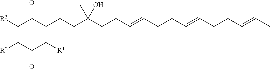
C1([R3])=C([R2])C(=O)C([R1])=C(CCC(CCC=C(CCC=C(CCC=C(C)C)C)C)(C)O)C1=O
